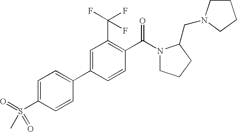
C1=C(S(=O)(C)=O)C=CC(C2=CC(C(F)(F)F)=C(C(N3CCCC3CN3CCCC3)=O)C=C2)=C1
